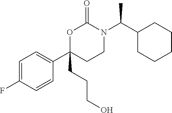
C1=C(F)C=CC(C2(CCCO)CCN(C(C3CCCCC3)C)C(=O)O2)=C1
